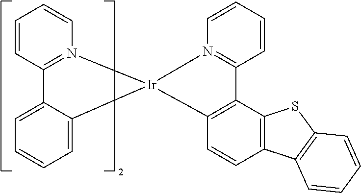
C1=CC2=N(C=C1)[Ir]1(C3=CC=CC=C23)N2=C(C=CC=C2)C2=C1C=CC1=C2SC2=C1C=CC=C2
